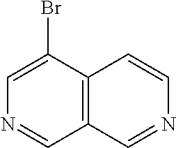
C12=C(C(Br)=CN=C1)C=CN=C2
